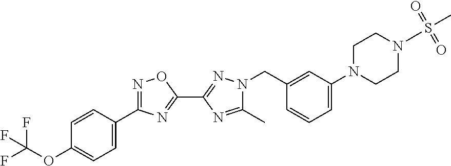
C1=C(C2=NOC(C3=NN(CC4=CC(N5CCN(S(C)(=O)=O)CC5)=CC=C4)C(C)=N3)=N2)C=CC(OC(F)(F)F)=C1
